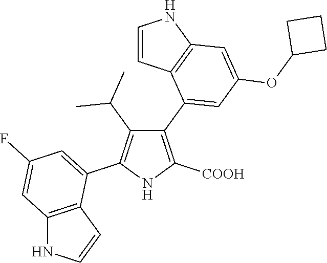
C1(C2=CC(OC3CCC3)=CC3=C2C=CN3)=C([COOH])NC(C2=CC(F)=CC3=C2C=CN3)=C1C(C)C
